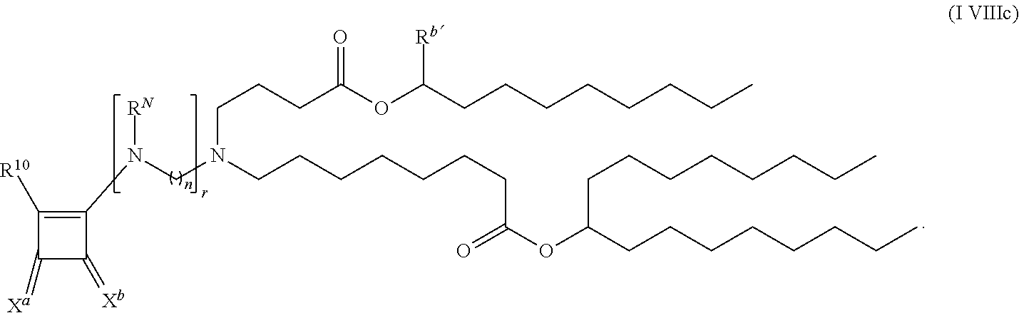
C1(N([RN])CN(CCCC(OC(CCCCCCCC)[Rb])=O)CCCCCCCC(=O)OC(CCCCCCCC)CCCCCCCC)=C([R10])C(=[Xa])C1=[Xb]
